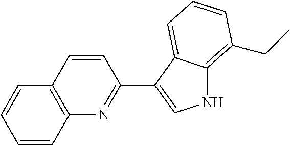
C1=CC2=C(C=C1)C=CC(C1=CNC3=C(CC)C=CC=C13)=N2
